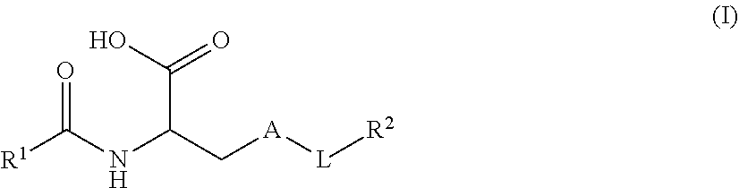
O=C(NC(C[A][L][R2])C(O)=O)[R1]
